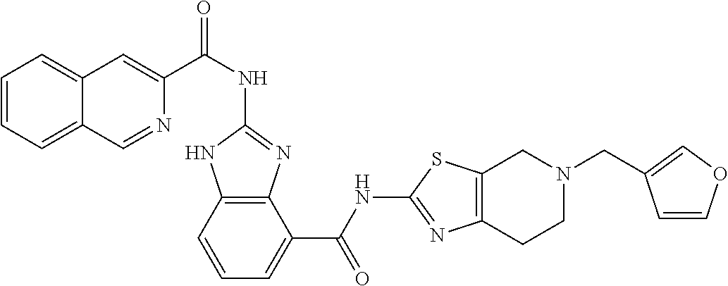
C1(NC(C2=CC3=CC=CC=C3C=N2)=O)=NC2=C(N1)C=CC=C2C(NC1=NC2=C(S1)CN(CC1=COC=C1)CC2)=O
